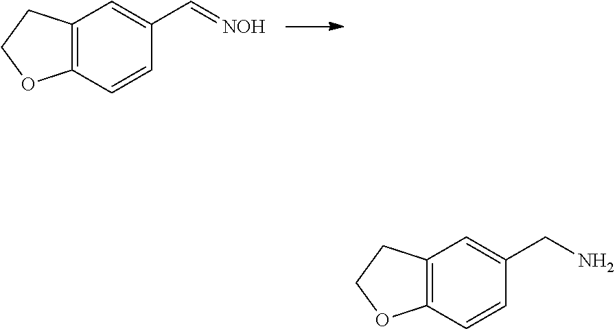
C12=C(C=CC(C=[NOH])=C1)OCC2.C12=C(C=CC(CN)=C1)OCC2
